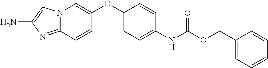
N12C(=NC(N)=C1)C=CC(OC1=CC=C(NC(OCC3=CC=CC=C3)=O)C=C1)=C2
